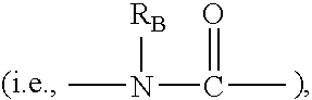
CN(C(C)=O)[RB]
